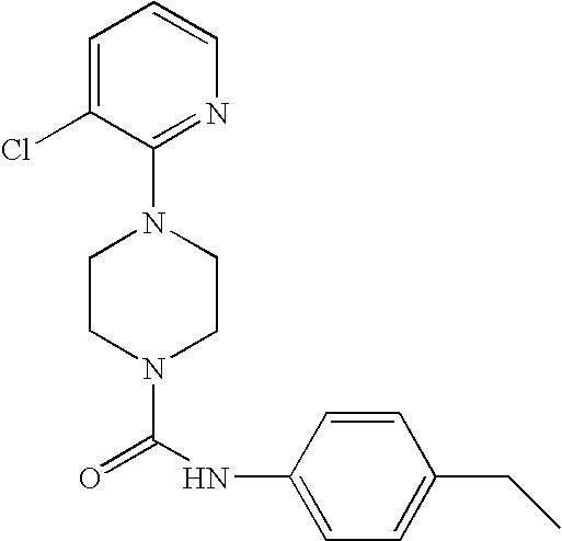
N1(C(NC2=CC=C(CC)C=C2)=O)CCN(C2=NC=CC=C2Cl)CC1
